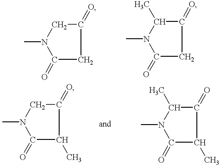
N1(C)C(=O)C(C)C(=O)C1C.C1N(C)C(=O)C(C)C1=O.C1N(C)C(=O)CC1=O.N1(C)C(=O)CC(=O)C1C
